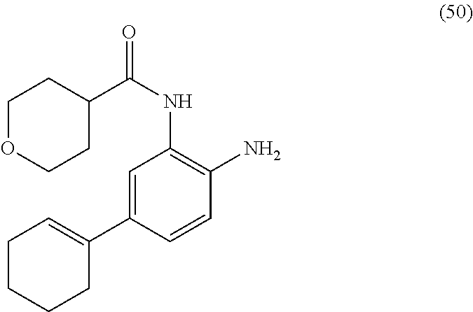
C1OCCC(C(NC2=C(N)C=CC(C3=CCCCC3)=C2)=O)C1
